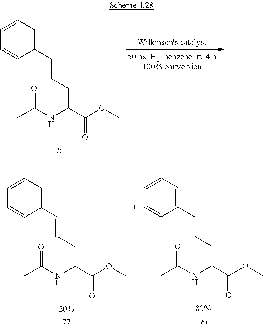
C1=CC=C(C=CC=C(C(OC)=O)NC(C)=O)C=C1.C1=CC=C(C=CCC(C(OC)=O)NC(C)=O)C=C1.C1=CC=C(CCCC(C(OC)=O)NC(C)=O)C=[C+]1
